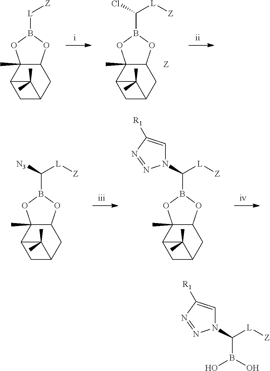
C12(C)C(OB([L][Z])O1)CC1CC2C1(C)C.C12(C)C(OB(C([L][Z])Cl)O1)CC1CC2C1(C)C.[Z].C12(C)C(OB(C([L][Z])[N3])O1)CC1CC2C1(C)C.C12(C)C(OB(C([L][Z])N3C=C([R1])N=N3)O1)CC1CC2C1(C)C.OB(O)C([L][Z])N1C=C([R1])N=N1
